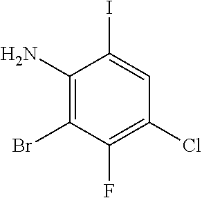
C1(N)=C(Br)C(F)=C(Cl)C=C1I
